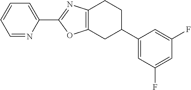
C1=NC(C2=NC3=C(CC(C4=CC(F)=CC(F)=C4)CC3)O2)=CC=C1
